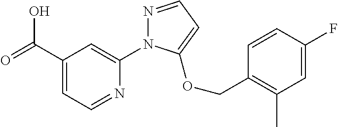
C1(C(=O)O)=CC=NC(N2N=CC=C2OCC2=C(C)C=C(F)C=C2)=C1
